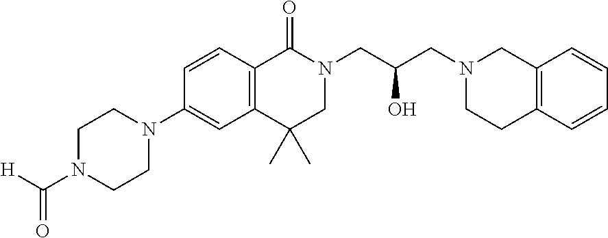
N1(C2=CC3=C(C=C2)C(=O)N(CC(CN2CCC4=C(C2)C=CC=C4)O)CC3(C)C)CCN(C([H])=O)CC1
